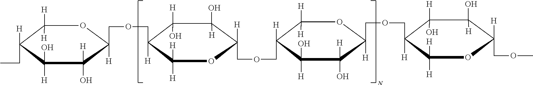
C1([H])([H])C([H])(CC)C([H])(O)C([H])(O)C(COCC2([H])C([H])(O)C(O)([H])C([H])(COCC3([H])C([H])([H])OC(COCC4([H])C([H])(O)C(O)([H])C([H])(COC)OC4([H])[H])([H])C([H])(O)C3([H])O)OC2([H])[H])([H])O1
